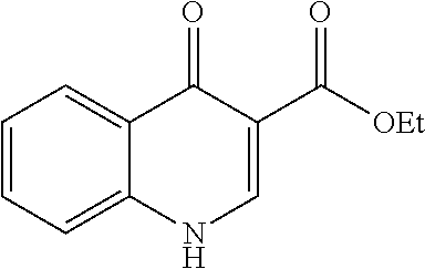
C1=CC=C2C(=C1)C(=O)C(C([OEt])=O)=CN2
